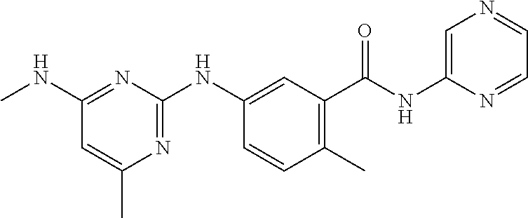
C1(C(NC2=CN=CC=N2)=O)=C(C)C=CC(NC2=NC(C)=CC(NC)=N2)=C1
